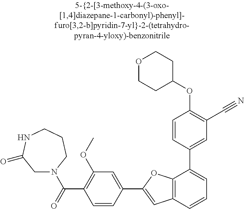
O1CCC(OC2=C(C#N)C=C(C3=CC=CC4=C3OC(C3=CC(OC)=C(C(=O)N5CC(=O)NCCC5)C=C3)=C4)C=C2)CC1
